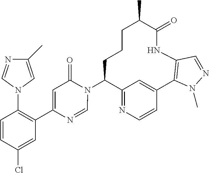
C12=NC=CC(=C1)C1=C(NC(=O)C(C)CCCC2N2C(=O)C=C(C3=C(N4C=C(C)N=C4)C=CC(Cl)=C3)N=C2)C=NN1C
